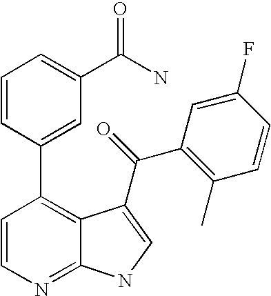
C1=CN=C2C(=C1C1=CC(C(N)=O)=CC=C1)C(C(=O)C1=C(C)C=CC(F)=C1)=CN2
